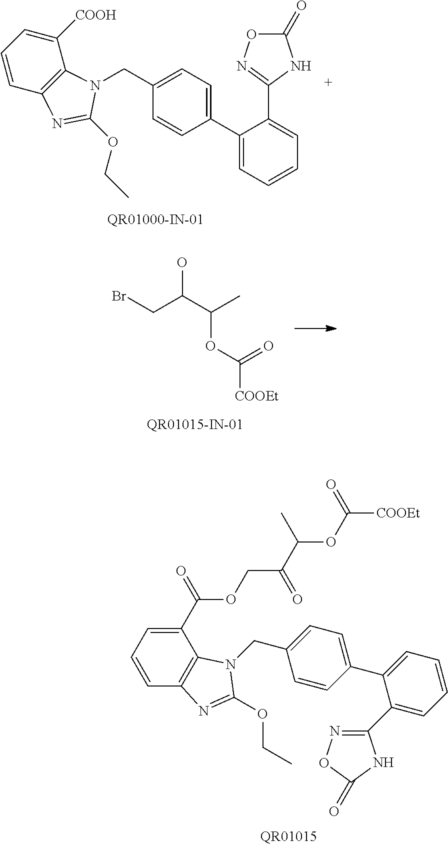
C1(C2=CC=CC=C2C2=NOC(=O)N2)=CC=C(CN2C3=C(C=CC=C3[COOH])N=C2OCC)C=C1.C(C(C(C)OC(=O)[COOEt])O)Br.[QR01015].O=C1NC(C2=CC=CC=C2C2=CC=C(CN3C4=C(C=CC=C4C(=O)OCC(C(OC([COOEt])=O)C)=O)N=C3OCC)C=C2)=NO1
